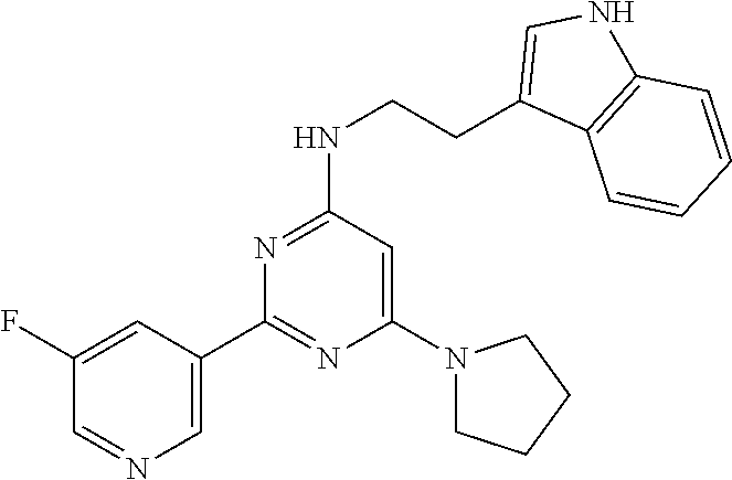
C1(C2=NC(N3CCCC3)=CC(NCCC3=CNC4=C3C=CC=C4)=N2)=CN=CC(F)=C1
